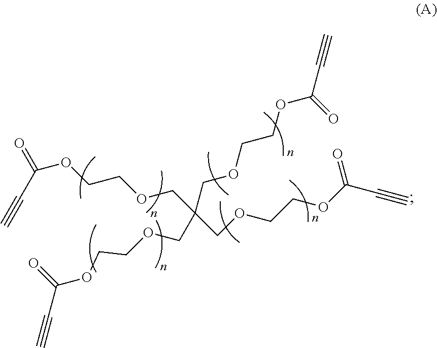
C(OCCOCC(COCCOC(=O)C#C)(COCCOC(=O)C#C)COCCOC(=O)C#C)(=O)C#C
